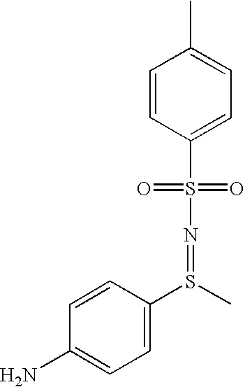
C1=CC(S(=O)(=O)N=S(C2=CC=C(N)C=C2)C)=CC=C1C
